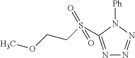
N1=C(S(CCOC)(=O)=O)N([Ph])N=N1
